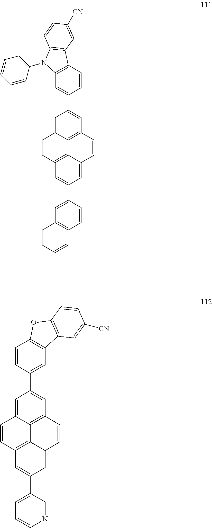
C1=C2C3=C(C=C1C1=CC4=C(C=C1)C1=C(N4C4=CC=CC=C4)C=CC([CN])=C1)C=CC1=CC(C4=CC5=C(C=C4)C=CC=C5)=CC(=C31)C=C2.C1=C2C3=C(C=C1C1=CC4=C(C=C1)OC1=C4C=C([CN])C=C1)C=CC1=CC(C4=CC=CN=C4)=CC(=C31)C=C2
